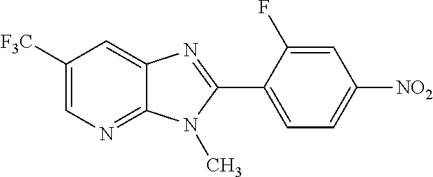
C1([F3C])=CN=C2C(=C1)N=C(C1=CC=C([NO2])C=C1F)N2C
